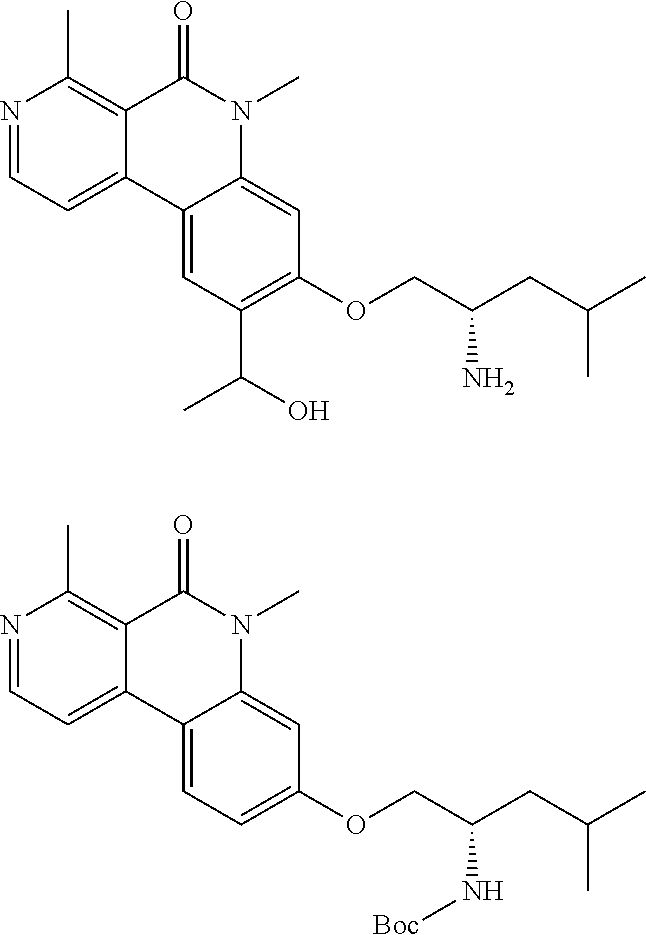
N1=CC=C2C(=C1C)C(=O)N(C)C1=CC(OCC(CC(C)C)N)=C(C(O)C)C=C21.N1=CC=C2C(=C1C)C(=O)N(C)C1=CC(OCC(CC(C)C)N[Boc])=CC=C21
